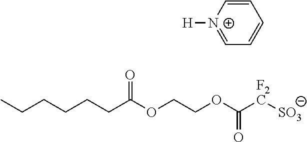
C1=C[N+]([H])=CC=C1.CCCCCCC(OCCOC([F2C][SO3])=O)=O
